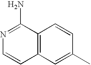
C12=C(C=C(C)C=C1)C=CN=C2N
